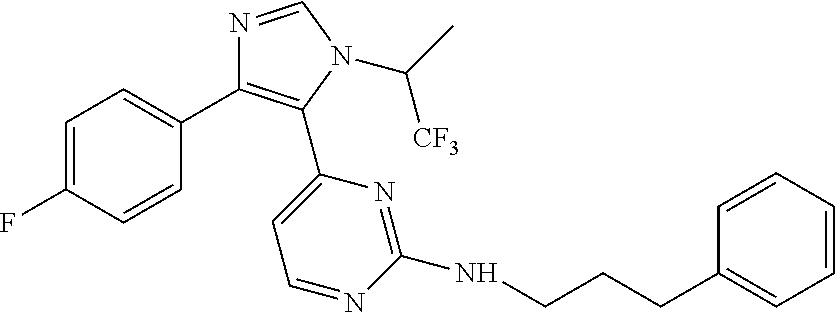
C1=C(F)C=CC(C2=C(C3=CC=NC(NCCCC4=CC=CC=C4)=N3)N(C(C)[CF3])C=N2)=C1
